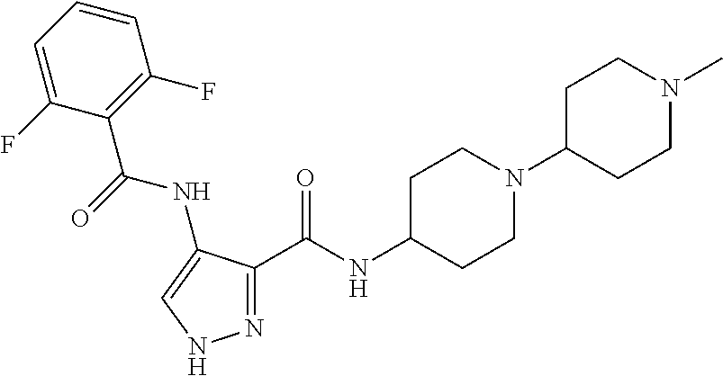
N1=C(C(NC2CCN(C3CCN(C)CC3)CC2)=O)C(NC(=O)C2=C(F)C=CC=C2F)=CN1
